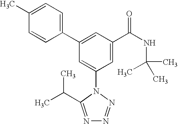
C1(C2=CC(C(NC(C)(C)C)=O)=CC(N3C(C(C)C)=NN=N3)=C2)=CC=C(C)C=C1
